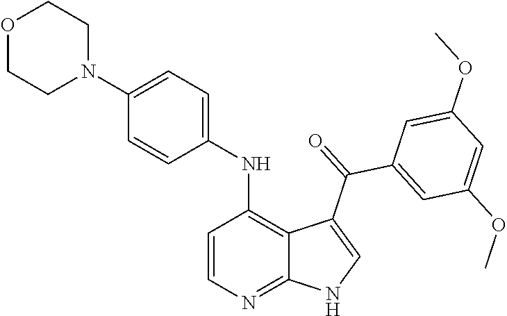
C1=CN=C2C(=C1NC1=CC=C(N3CCOCC3)C=C1)C(C(=O)C1=CC(OC)=CC(OC)=C1)=CN2
